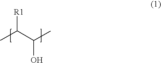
CC(C(C)O)[R1]
